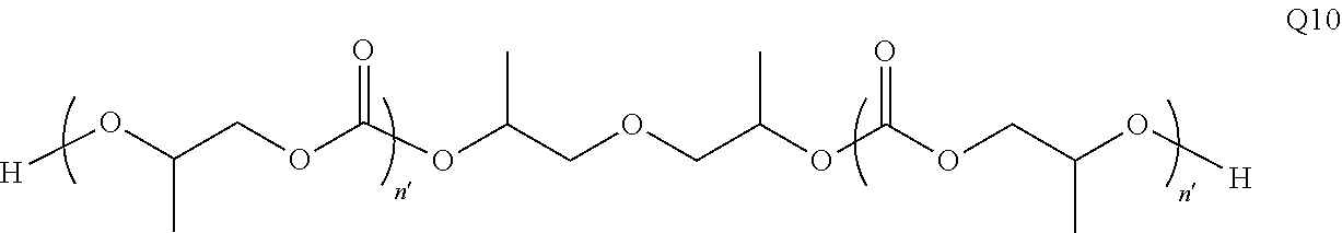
[H]OC(C)COC(OC(COCC(OC(OCC(O[H])C)=O)C)C)=O
